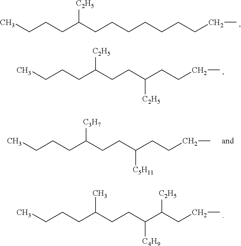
CCCCC(CCCCCCCCC)[C2H5].CCCCC(CCC(CCCC)[C2H5])[C2H5].CCCCC(CCC(CCCC)[C5H11])[C3H7].CCCCC(CCC(C(CCC)[C2H5])[C4H9])C
